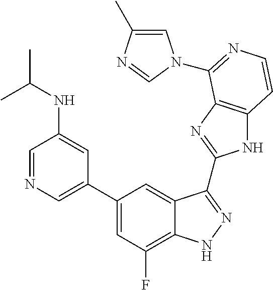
C1=C(C2=CC(F)=C3C(=C2)C(C2=NC4=C(N2)C=CN=C4N2C=C(C)N=C2)=NN3)C=C(NC(C)C)C=N1
